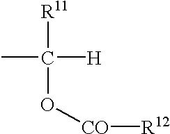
CC([R11])(O[CO][R12])[H]
